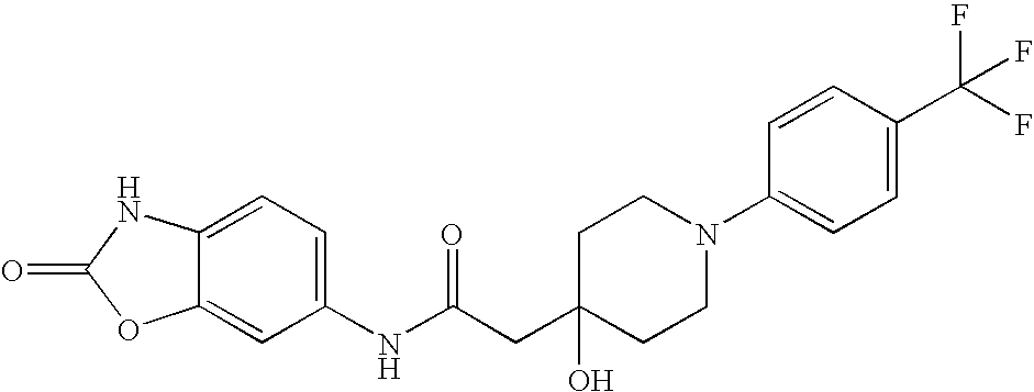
C1(NC(CC2(O)CCN(C3=CC=C(C(F)(F)F)C=C3)CC2)=O)=CC=C2C(=C1)OC(=O)N2
